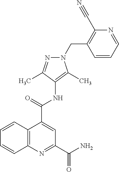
C12=C(N=C(C(N)=O)C=C1C(=O)NC1=C(C)N(CC3=C(C#N)N=CC=C3)N=C1C)C=CC=C2
